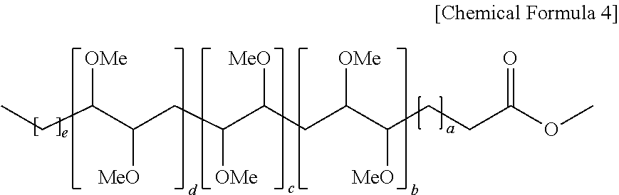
CCC(C(CC(C(CC(C(CCC(OC)=O)[MeO])[OMe])[MeO])[OMe])[MeO])[OMe]
